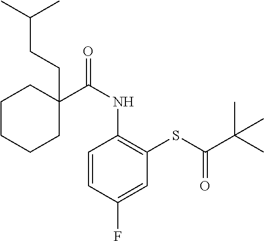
C1=CC(F)=CC(SC(C(C)(C)C)=O)=C1NC(=O)C1(CCC(C)C)CCCCC1
